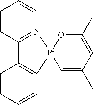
C1=CC2=N(C=C1)[Pt]1(C3=C2C=CC=C3)C=C(C)C=C(C)O1
